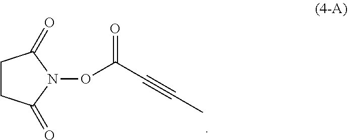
C1CC(=O)N(OC(=O)C#CC)C1=O
